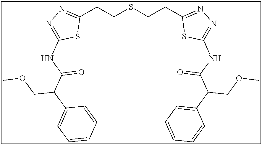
C1(CCSCCC2=NN=C(NC(C(C3=CC=CC=C3)COC)=O)S2)=NN=C(NC(C(C2=CC=CC=C2)COC)=O)S1
